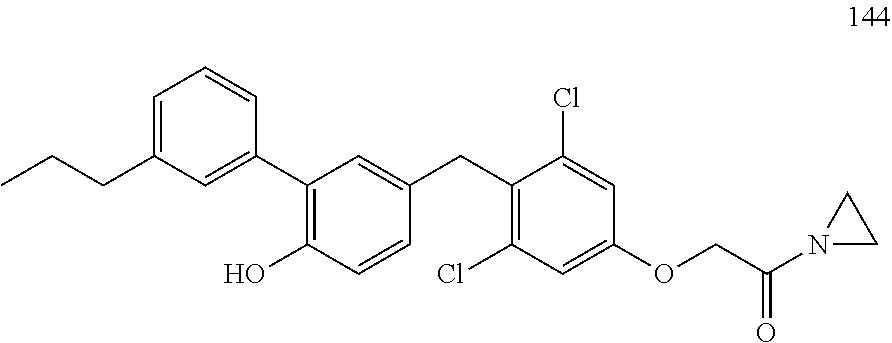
C1(C2=CC(CCC)=CC=C2)=C(O)C=CC(CC2=C(Cl)C=C(OCC(N3CC3)=O)C=C2Cl)=C1
